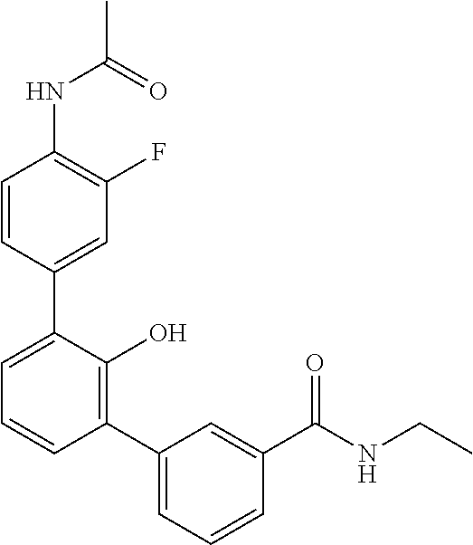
C1(NC(C)=O)=C(F)C=C(C2=CC=CC(C3=CC=CC(C(NCC)=O)=C3)=C2O)C=C1
